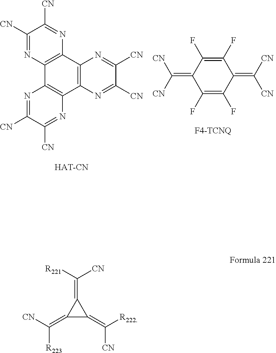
C1([CN])=NC2=C(N=C1[CN])C1=C(C3=C2N=C([CN])C([CN])=N3)N=C([CN])C([CN])=N1.C1(F)=C(F)C(=C([CN])[CN])C(F)=C(F)C1=C([CN])[CN].C1(=C([R223])[CN])C(=C([R222])[CN])C1=C([CN])[R221]
